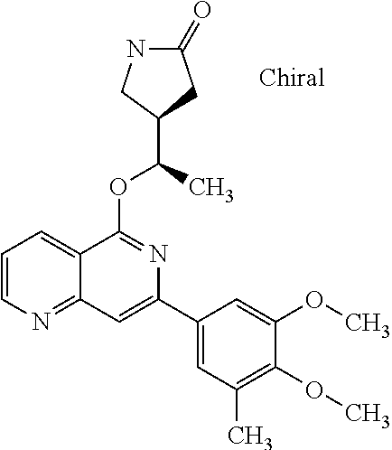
O(C1=NC(C2=CC(C)=C(OC)C(OC)=C2)=CC2=NC=CC=C12)C(C1CC(=O)NC1)C
